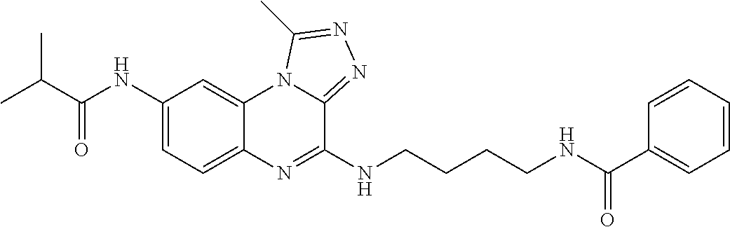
C1(NC(C(C)C)=O)=CC=C2C(=C1)N1C(=NN=C1C)C(NCCCCNC(C1=CC=CC=C1)=O)=N2
